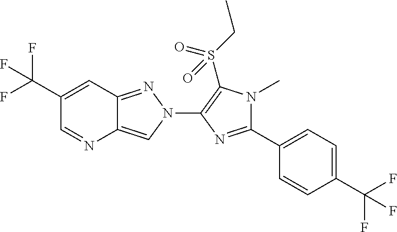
C1(C(F)(F)F)=CC2=NN(C3=C(S(CC)(=O)=O)N(C)C(C4=CC=C(C(F)(F)F)C=C4)=N3)C=C2N=C1
